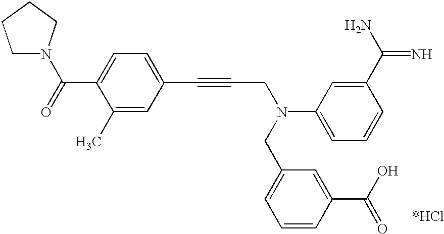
C1N(C(=O)C2=CC=C(C#CCN(CC3=CC=CC(C(O)=O)=C3)C3=CC=CC(C(N)=N)=C3)C=C2C)CCC1
